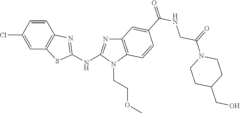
ClC1=CC2=C(C=C1)N=C(NC1=NC3=C(N1CCOC)C=CC(C(NCC(N1CCC(CO)CC1)=O)=O)=C3)S2
